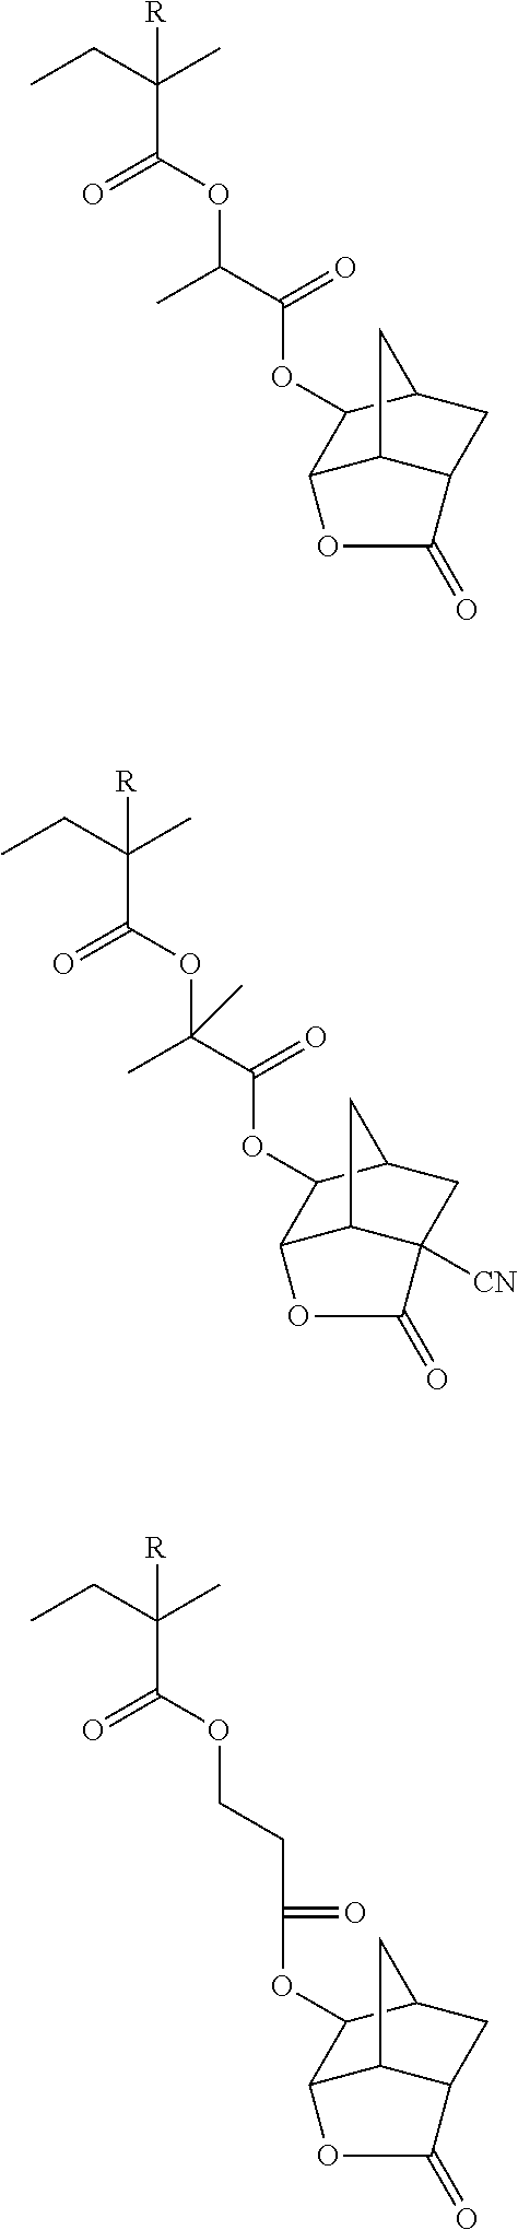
CCC(C)([R])C(OC(C(=O)OC1C2C3C(CC1C3)C(=O)O2)C)=O.CCC(C)([R])C(OC(C(=O)OC1C2C3C([CN])(CC1C3)C(=O)O2)(C)C)=O.CCC(C)([R])C(OCCC(=O)OC1C2C3C(CC1C3)C(=O)O2)=O
